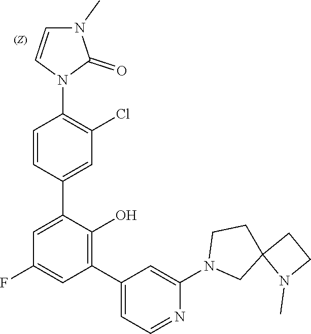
C12(CN(C3=CC(C4=C(O)C(C5=CC(Cl)=C(N6C=CN(C)C6=O)C=C5)=CC(F)=C4)=CC=N3)CC1)CCN2C
